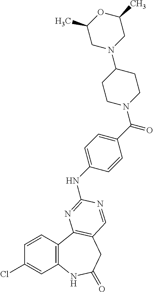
C1=CC2=C(C=C1Cl)NC(=O)CC1=C2N=C(NC2=CC=C(C(N3CCC(N4CC(C)OC(C)C4)CC3)=O)C=C2)N=C1
